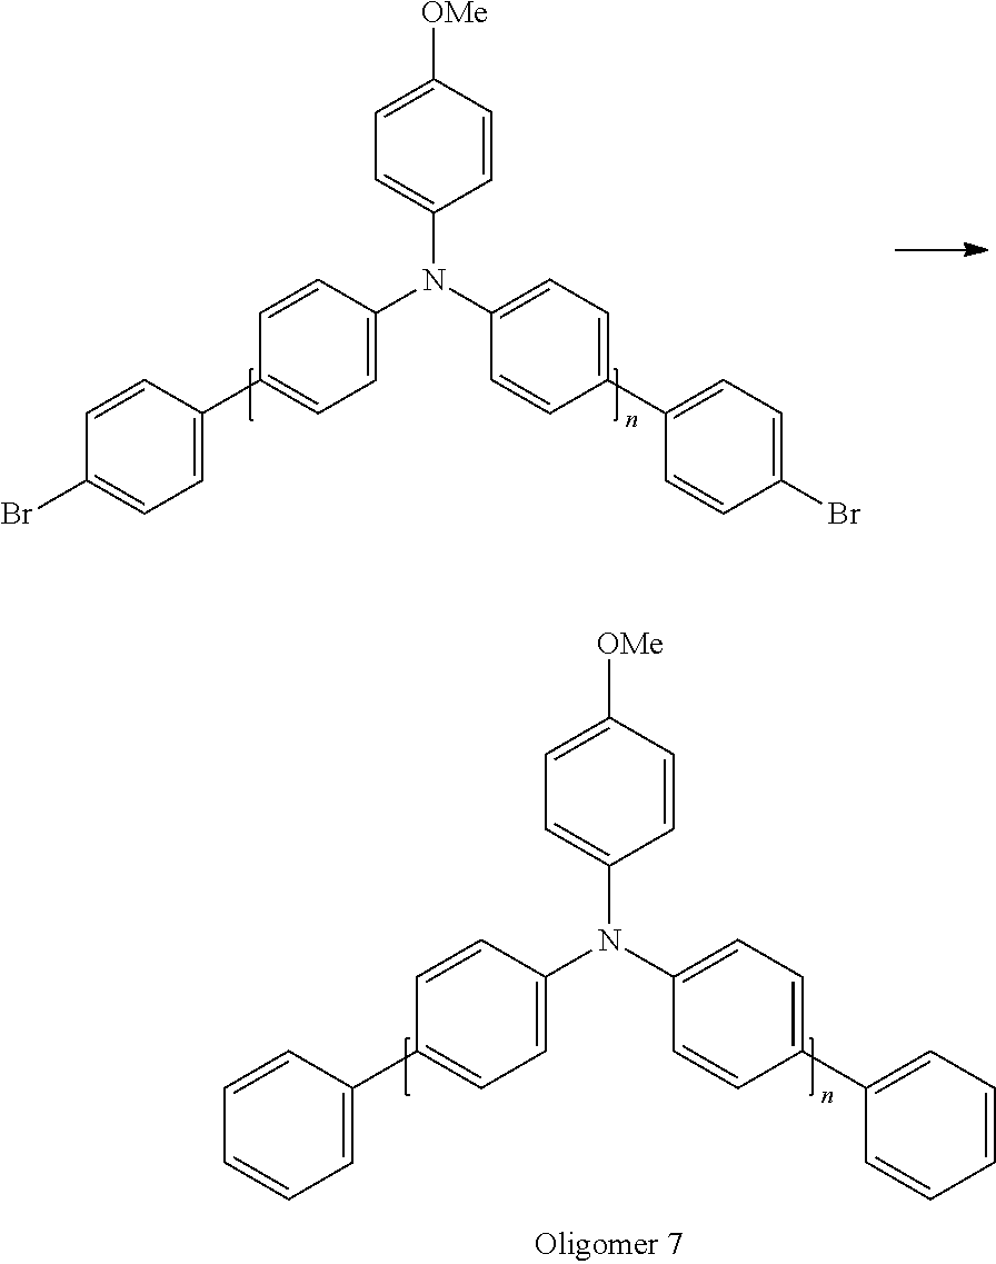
C1=CC([OMe])=CC=C1N(C1=CC=C(C2=CC=C(Br)C=C2)C=C1)C1=CC=C(C2=CC=C(Br)C=C2)C=C1.C1=CC([OMe])=CC=C1N(C1=CC=C(C2=CC=CC=C2)C=C1)C1=CC=C(C2=CC=CC=C2)C=C1
